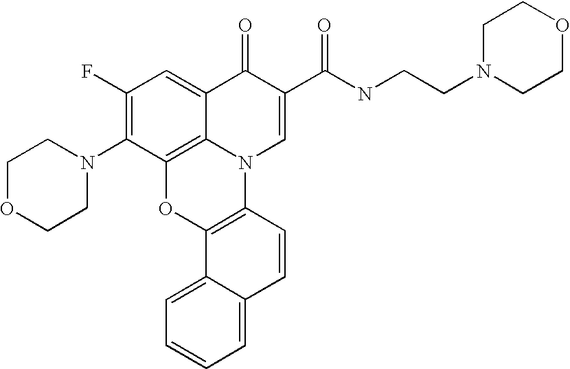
C1(F)=C(N2CCOCC2)C2=C3C(=C1)C(=O)C(C(NCCN1CCOCC1)=O)=CN3C1=C(O2)C2=CC=CC=C2C=C1
